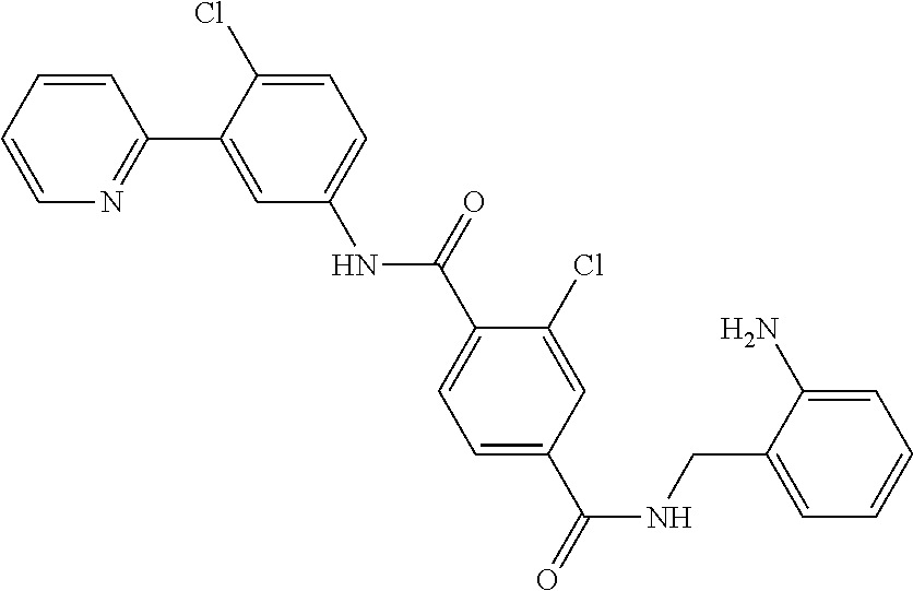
C1=CC=CN=C1C1=CC(NC(C2=CC=C(C(NCC3=CC=CC=C3N)=O)C=C2Cl)=O)=CC=C1Cl
